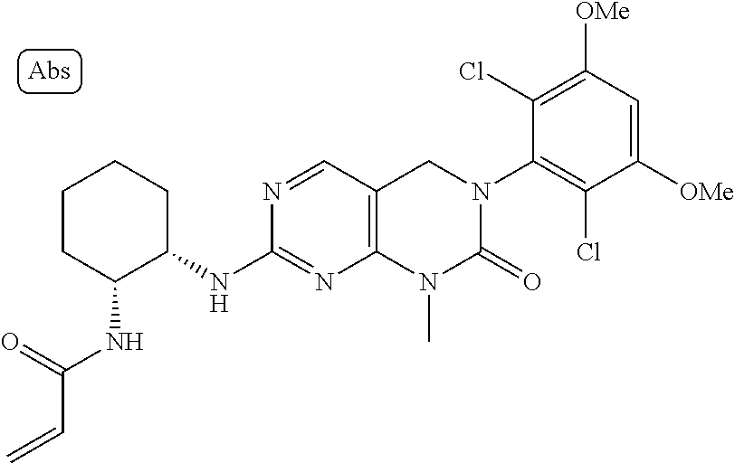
C1(NC2C(NC(=O)C=C)CCCC2)=NC2=C(CN(C3=C(Cl)C([OMe])=CC([OMe])=C3Cl)C(=O)N2C)C=N1
